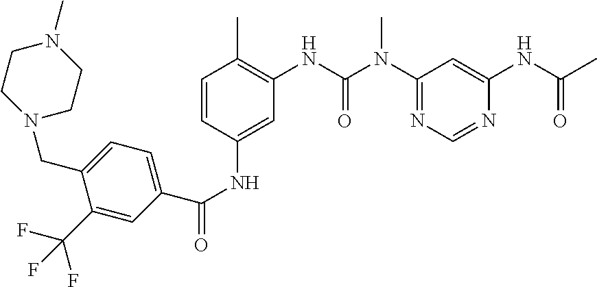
C1(C(NC2=CC(NC(=O)N(C3=NC=NC(NC(C)=O)=C3)C)=C(C)C=C2)=O)=CC=C(CN2CCN(C)CC2)C(C(F)(F)F)=C1
